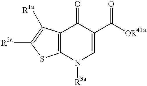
C1(=O)C2=C(N([R3a])C=C1C([OR41a])=O)SC([R2a])=C2[R1a]
